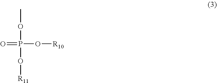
COP(O[R11])(O[R10])=O
